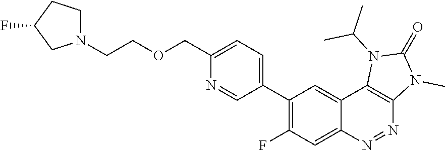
C1(C2=CC=C(COCCN3CCC(F)C3)N=C2)=C(F)C=C2C(=C1)C1=C(N=N2)N(C)C(=O)N1C(C)C
